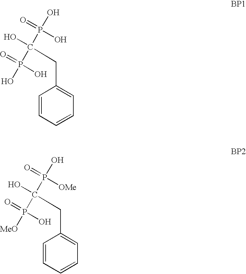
C1=CC=CC=C1CC(O)(P(O)(=O)O)P(O)(O)=O.C1=CC=CC=C1CC(O)(P([OMe])(=O)O)P(O)([MeO])=O
